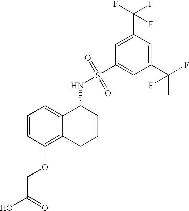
C12=C(OCC(O)=O)C=CC=C1C(NS(=O)(C1=CC(C(F)(C)F)=CC(C(F)(F)F)=C1)=O)CCC2
